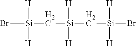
Br[Si](C[Si](C[Si](Br)([H])[H])([H])[H])([H])[H]
